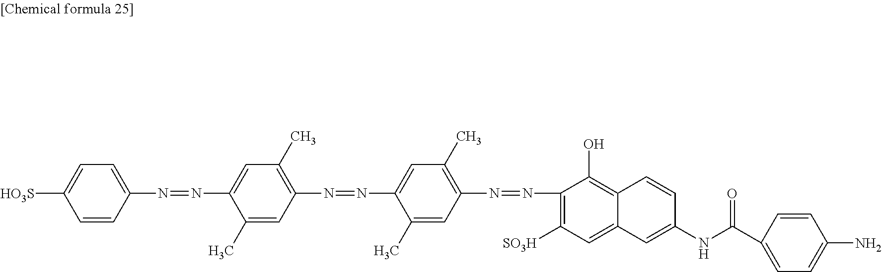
[HO3S]C1=CC=C(N=NC2=CC(C)=C(N=NC3=CC(C)=C(N=NC4=C([SO3H])C=C5C(=C4O)C=CC(NC(C4=CC=C(N)C=C4)=O)=C5)C=C3C)C=C2C)C=C1
